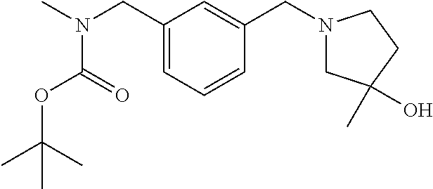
CN(CC1=CC=CC(CN2CC(C)(O)CC2)=C1)C(=O)OC(C)(C)C
